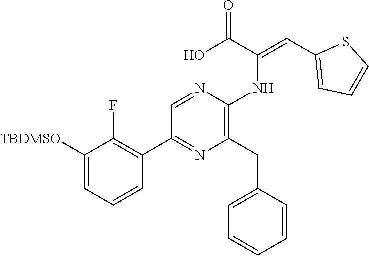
C1(C2=NC(CC3=CC=CC=C3)=C(NC(C(O)=O)=CC3=CC=CS3)N=C2)=C(F)C([TBDMSO])=CC=C1
